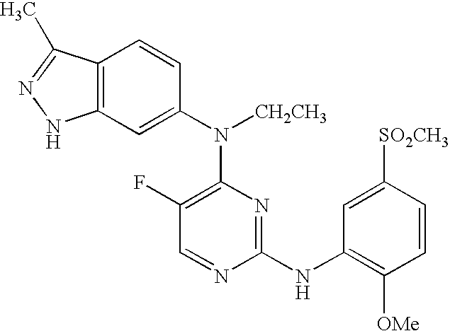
C12=C(C=C(N(C3=C(F)C=NC(NC4=C([OMe])C=CC([SO2CH3])=C4)=N3)[CH2CH3])C=C1)NN=C2C
